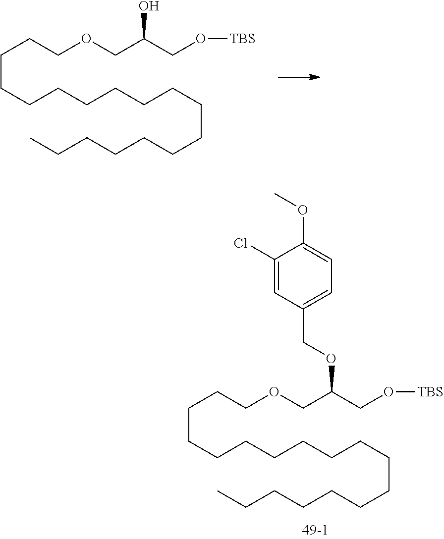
C(OCC(CO[TBS])O)CCCCCCCCCCCCCCCCC.C(OCC(CO[TBS])OCC1=CC=C(OC)C(Cl)=C1)CCCCCCCCCCCCCCCCC
